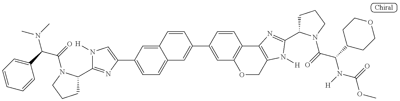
CN(C)C(C1=CC=CC=C1)C(=O)N1C(C2=NC(C3=CC=C4C(=C3)C=CC(C3=CC5=C(C=C3)C3=C(CO5)N([H])C(C5CCCN5C(C(N(C(OC)=O)[H])C5CCOCC5)=O)=N3)=C4)=CN2[H])CCC1
